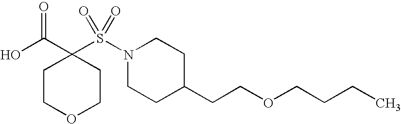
OC(C1(S(N2CCC(CCOCCCC)CC2)(=O)=O)CCOCC1)=O
